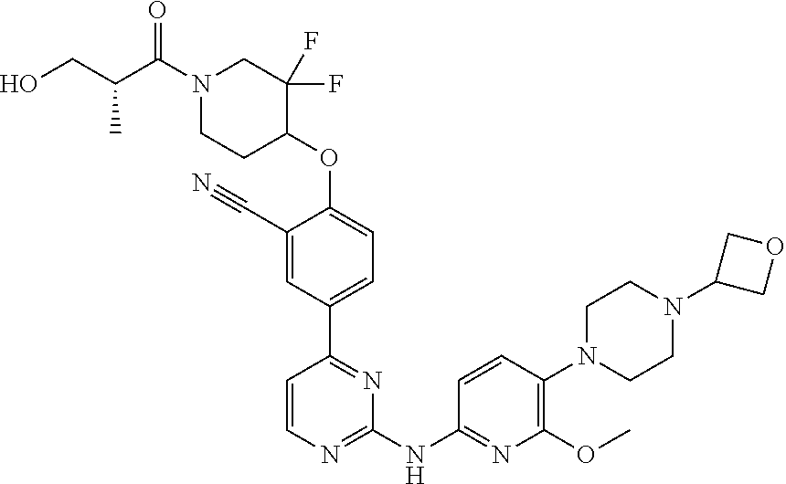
N1(C(=O)C(CO)C)CCC(OC2=CC=C(C3=NC(NC4=NC(OC)=C(N5CCN(C6COC6)CC5)C=C4)=NC=C3)C=C2C#N)C(F)(F)C1
